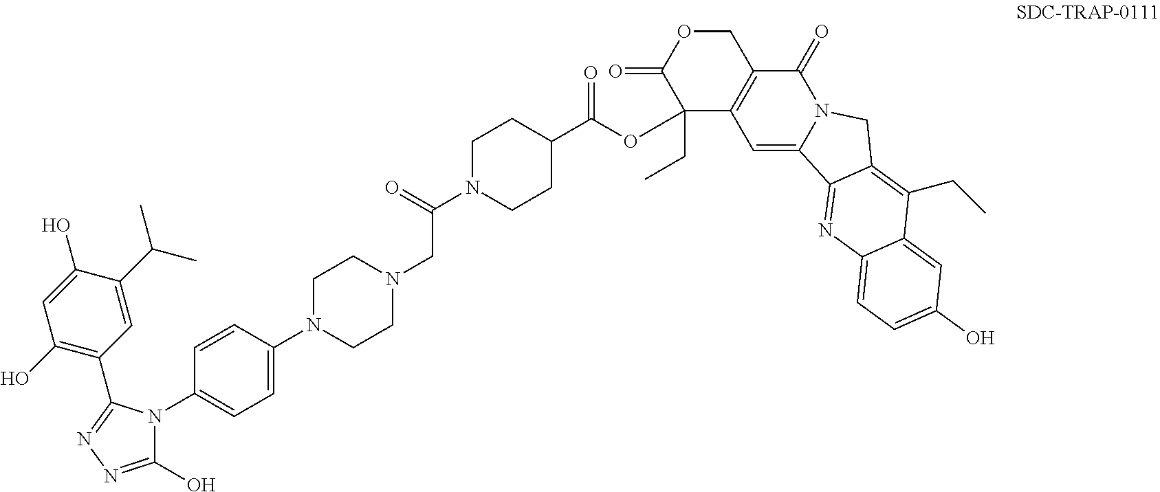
C1N(C(=O)CN2CCN(C3=CC=C(N4C(O)=NN=C4C4=C(O)C=C(O)C(C(C)C)=C4)C=C3)CC2)CCC(C(OC2(CC)C(=O)OCC3=C2C=C2N(C3=O)CC3=C(CC)C4=CC(O)=CC=C4N=C23)=O)C1
